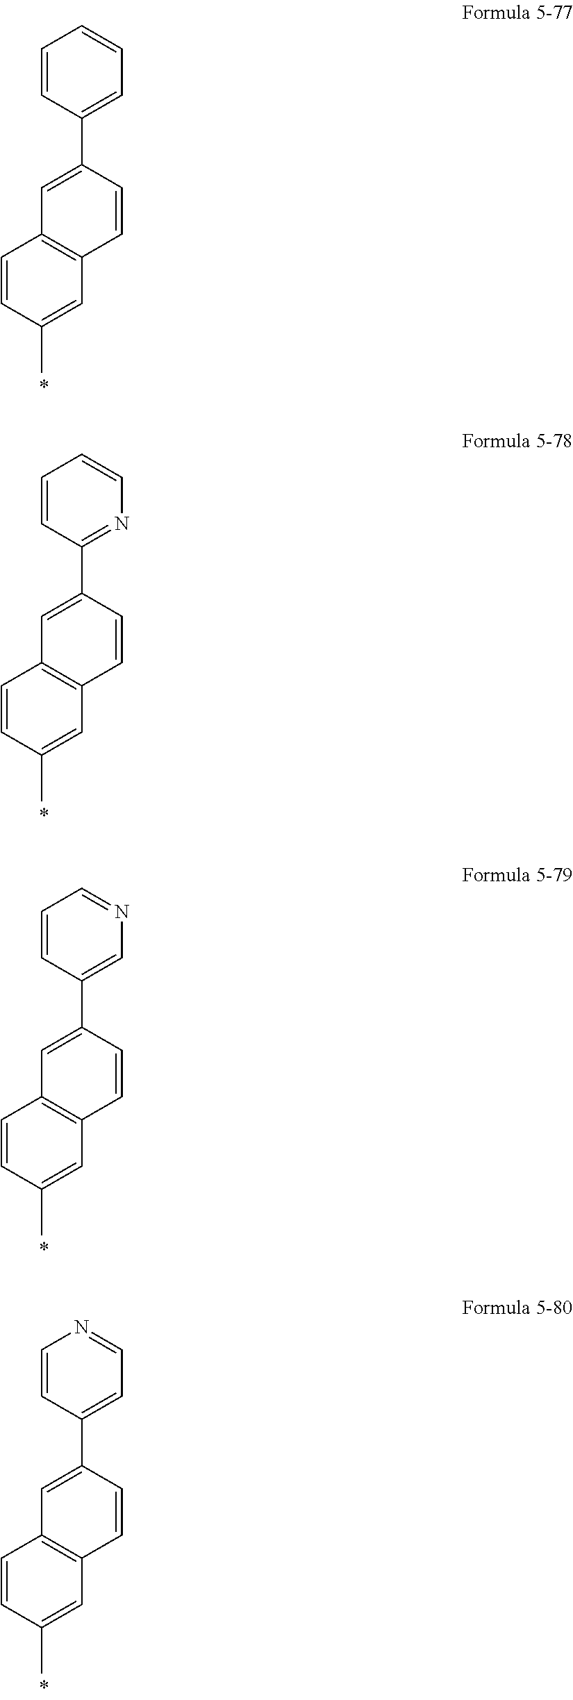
C1=CC(C2=CC3=C(C=C2)C=C(C)C=C3)=CC=C1.C1=CC(C2=CC3=C(C=C2)C=C(C)C=C3)=NC=C1.C1=CC(C2=CC3=C(C=C2)C=C(C)C=C3)=CN=C1.C1=CC(C2=CC3=C(C=C2)C=C(C)C=C3)=CC=N1
